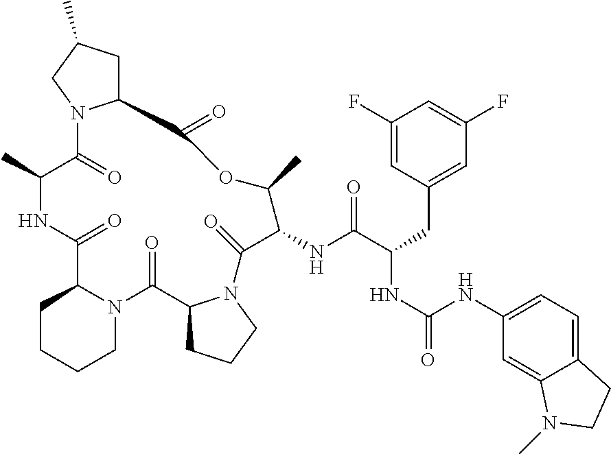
C12CC(C)CN1C(=O)C(C)NC(=O)C1N(CCCC1)C(=O)C1CCCN1C(=O)C(NC(C(CC1=CC(F)=CC(F)=C1)NC(=O)NC1=CC=C3C(=C1)N(C)CC3)=O)C(C)OC2=O
